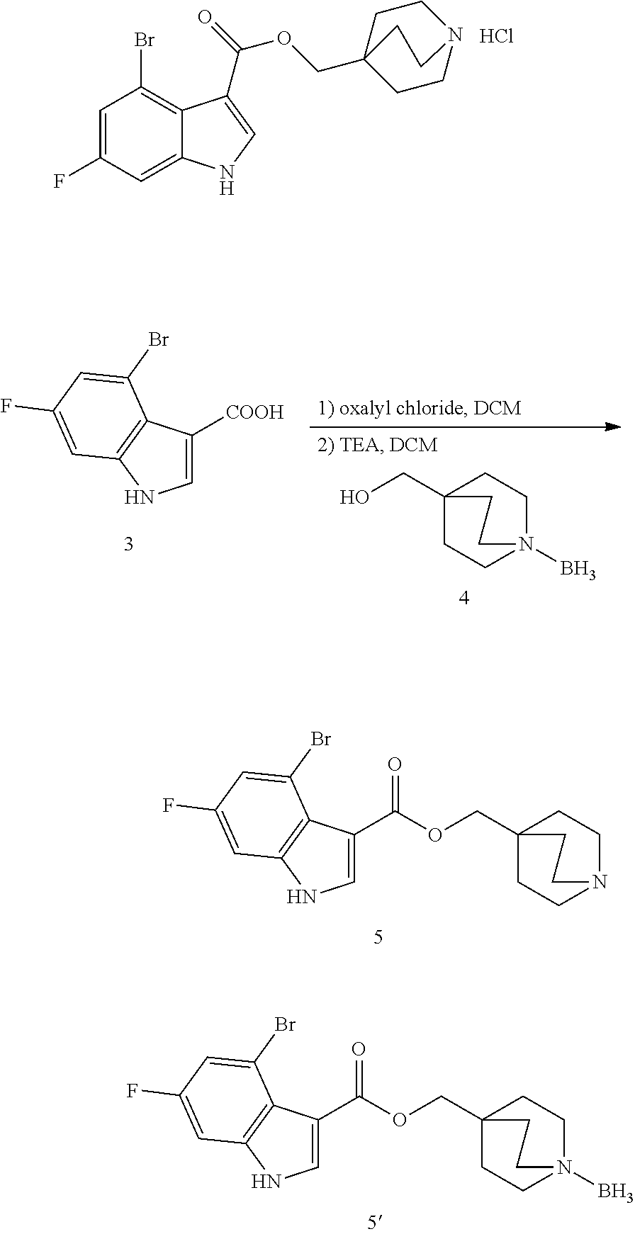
C1=C(C(OCC23CCN(CC2)CC3)=O)C2=C(N1)C=C(F)C=C2Br.C1=C(C(OCC23CCN(B)(CC2)CC3)=O)C2=C(N1)C=C(F)C=C2Br.C1=C(F)C=C2C(=C1Br)C(C(=O)OCC13CCN(CC1)CC3)=CN2.Cl.C1=C([COOH])C2=C(N1)C=C(F)C=C2Br.OCC12CCN(B)(CC1)CC2
